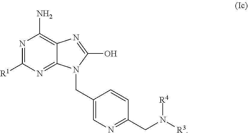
N1=C([R1])N=C2C(=C1N)N=C(O)N2CC1=CN=C(CN([R3])[R4])C=C1
